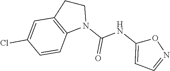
C12=C(CCN1C(NC1=CC=NO1)=O)C=C(Cl)C=C2
